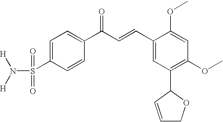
C1=C(S(=O)(=O)N([H])[H])C=CC(C(C=CC2=CC(C3C=CCO3)=C(OC)C=C2OC)=O)=C1
